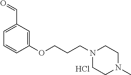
O=CC1=CC=CC(OCCCN2CCN(C)CC2)=C1.Cl
